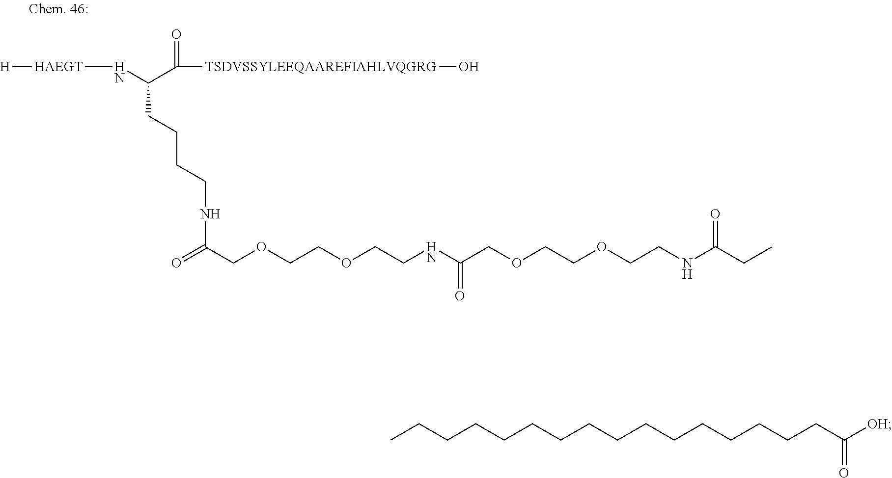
[H][HAEGT]NC(CCCCNC(=O)COCCOCCNC(COCCOCCNC(CC)=O)=O)C([TSDVSSYLEEQAAREFIAHLVQGRG]O)=O.C(CCCCCCCCCCCCCCC([OH])=O)C
